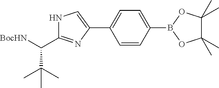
C1=CC(B2OC(C)(C)C(C)(C)O2)=CC=C1C1=CNC(C(C(C)(C)C)[BocHN])=N1
